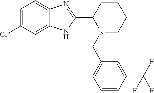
C1=C(Cl)C=C2C(=C1)N=C(C1N(CC3=CC=CC(C(F)(F)F)=C3)CCCC1)N2
